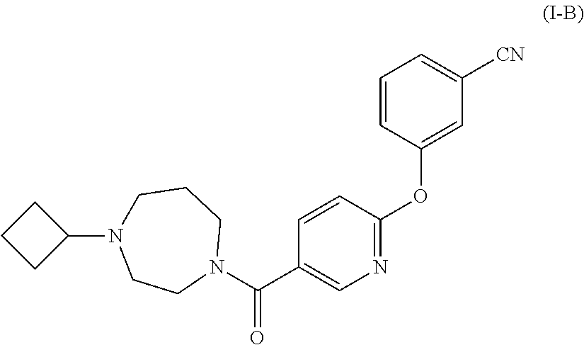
C1=CC(OC2=CC([CN])=CC=C2)=NC=C1C(N1CCCN(C2CCC2)CC1)=O
